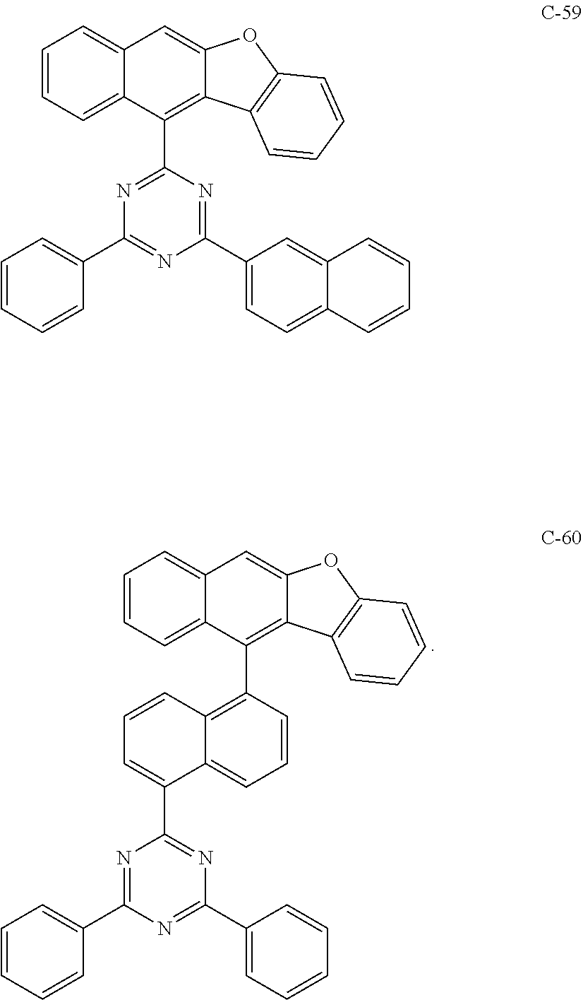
C1=CC=C2C(=C1)C=C1C(=C2C2=C3C(=CC=C2)C(C2=NC(C4=CC=CC=C4)=NC(C4=CC=CC=C4)=N2)=CC=C3)C2=C(O1)C=CC=C2.C1=CC=C2C(=C1)C=C1C(=C2C2=NC(C3=CC=CC=C3)=NC(C3=CC=C4C(=C3)C=CC=C4)=N2)C2=C(O1)C=CC=C2
